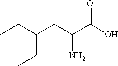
C(CC(C(O)=O)N)(CC)CC
